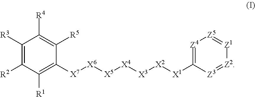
C1([R3])=C([R2])C([R1])=C([X7][X6][X5][X4][X3][X2][X1]C2=[Z4][Z5]=[Z1][Z2]=[Z3]2)C([R5])=C1[R4]
